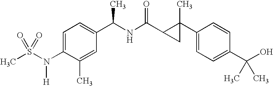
C1=C(N(S(C)(=O)=O)[H])C(C)=CC(C(NC(C2CC2(C2=CC=C(C(O)(C)C)C=C2)C)=O)C)=C1
